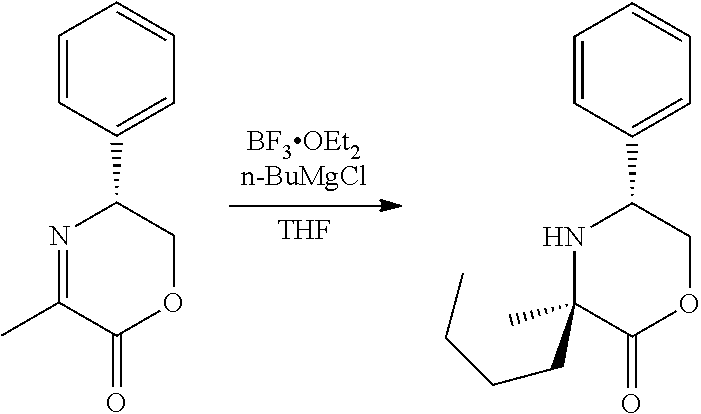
[THF].[BF3OEt2n-BuMgCl].C1=CC(C2NC(CCCC)(C)C(=O)OC2)=CC=C1.C1=CC(C2N=C(C)C(=O)OC2)=CC=C1
